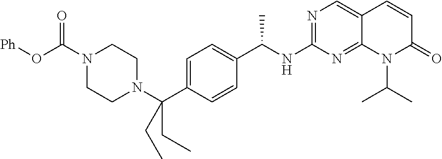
C(C1=CC=C(C(C)NC2=NC=C3C(=N2)N(C(C)C)C(=O)C=C3)C=C1)(N1CCN(C(=O)O[Ph])CC1)(CC)CC
